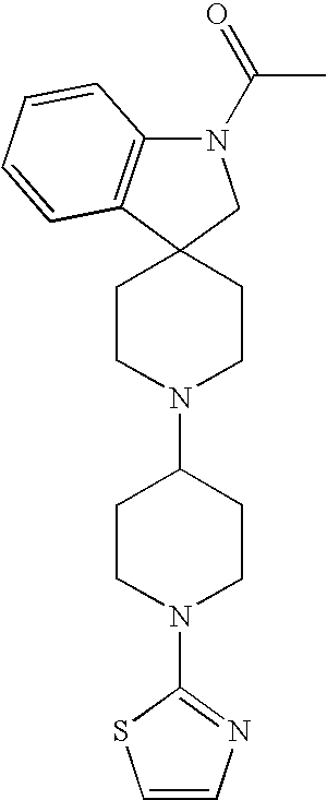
C12=C(N(C(C)=O)CC13CCN(C1CCN(C4=NC=CS4)CC1)CC3)C=CC=C2
